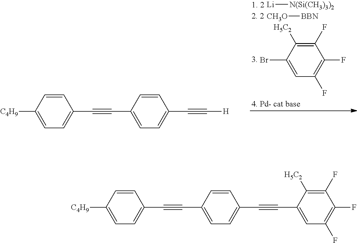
C1(F)=C([H5C2])C(Br)=CC(F)=C1F.[Li][N(Si(CH3)3)2].[CH3O][BBN].C1=CC([C4H9])=CC=C1C#CC1=CC=C(C#C[H])C=C1.C1=CC([C4H9])=CC=C1C#CC1=CC=C(C#CC2=CC(F)=C(F)C(F)=C2[H5C2])C=C1
